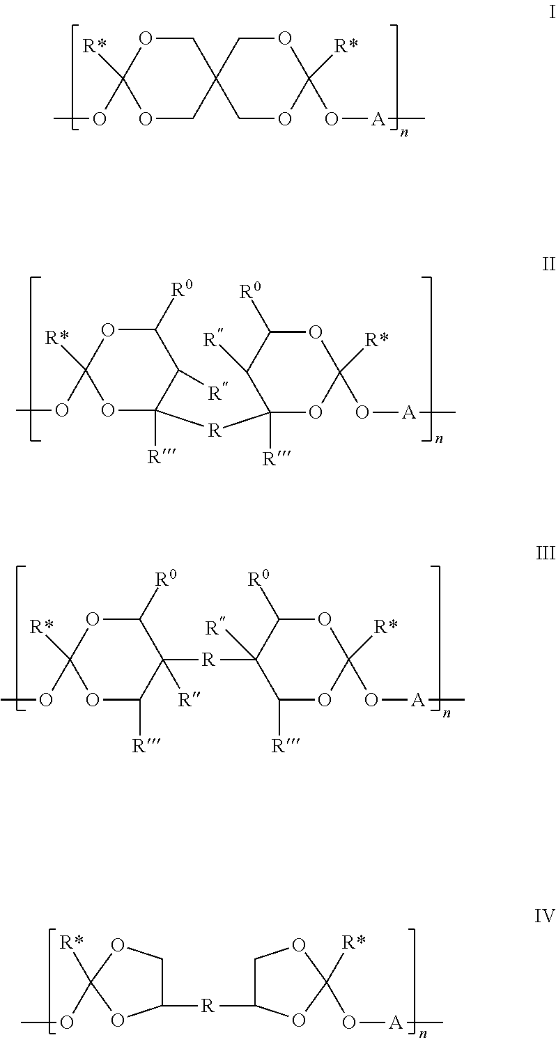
C1OC([R*])(OC)OCC12COC(O[A]C)([R*])OC2.C1([R])C([R])([R]C2([R])C([R])C([R0])OC(OC)([R*])O2)OC(O[A]C)([R*])OC1[R0].C1([R])([R]C2([R])C([R])OC(OC)([R*])OC2[R0])C([R])OC(O[A]C)([R*])OC1[R0].C1C([R]C2COC([R*])(OC)O2)OC([R*])(O[A]C)O1
